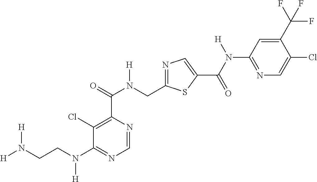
N1=C(CN(C(C2=C(Cl)C(N(CCN([H])[H])[H])=NC=N2)=O)[H])SC(C(=O)N(C2=NC=C(Cl)C(C(F)(F)F)=C2)[H])=C1
